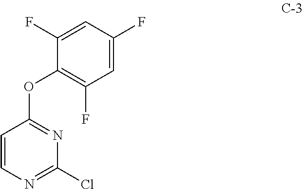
C1=CN=C(Cl)N=C1OC1=C(F)C=C(F)C=C1F
